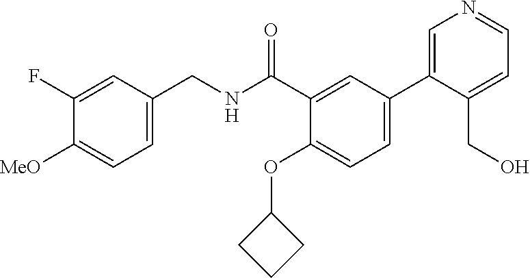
C1=C(CNC(C2=CC(C3=CN=CC=C3CO)=CC=C2OC2CCC2)=O)C=C(F)C([MeO])=C1
